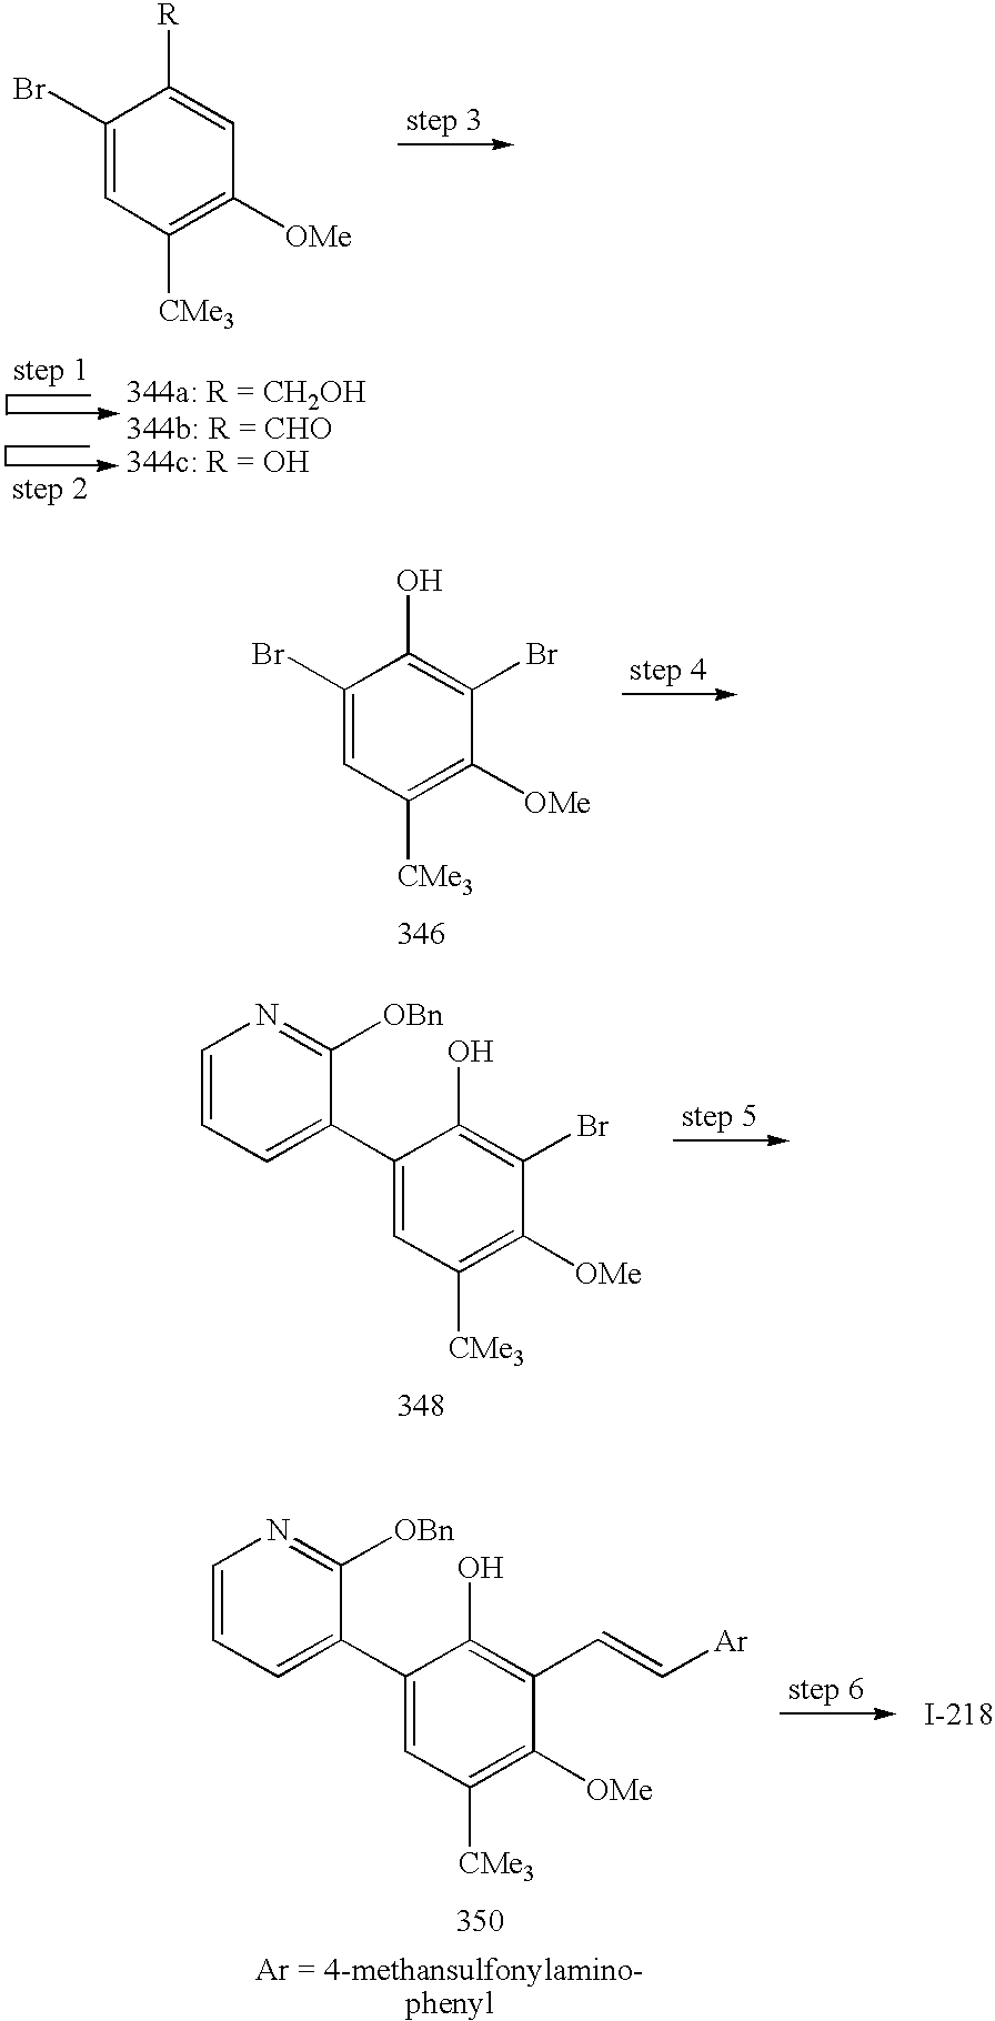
C1(Br)=CC([CMe3])=C([OMe])C=C1[R].C1(Br)=CC([CMe3])=C([OMe])C(Br)=C1O.C1=CC=C(C2=CC([CMe3])=C([OMe])C(Br)=C2O)C([OBn])=N1.C1=CC=C(C2=CC([CMe3])=C([OMe])C(C=C[Ar])=C2O)C([OBn])=N1
